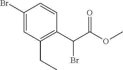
C1(Br)=CC(CC)=C(C(Br)C(=O)OC)C=C1
